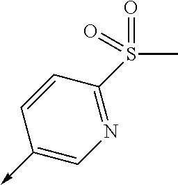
C<-C1=CN=C(S(=O)(C)=O)C=C1
